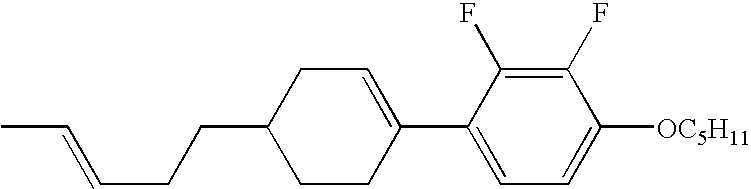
C1(F)=C(F)C(C2=CCC(CCC=CC)CC2)=CC=C1[OC5H11]
